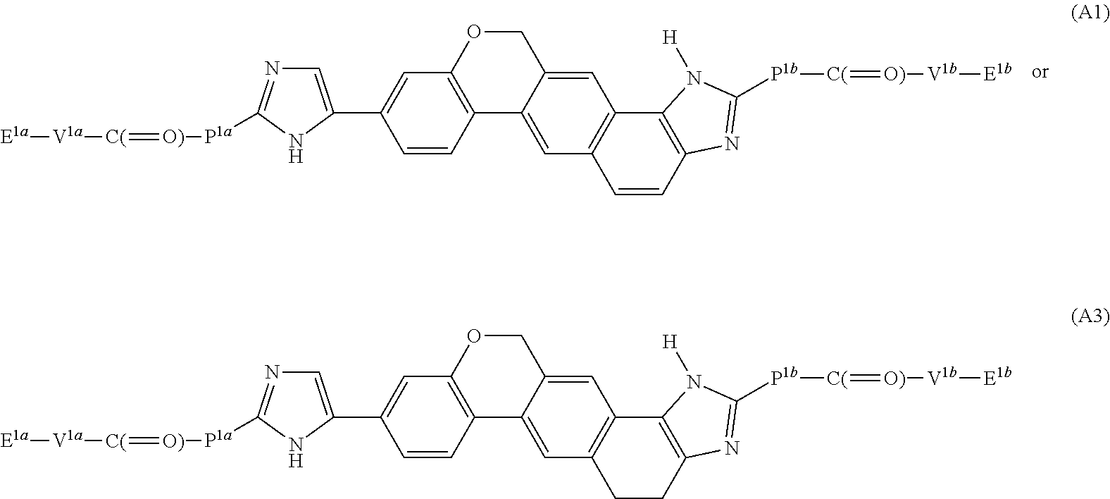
C1=CC2=C(C=C1C1=CN=C([P1a][O)]=[C(][V1a][E1a])N1)OCC1=CC3=C(C=C21)C=CC1=C3N([H])C([P1b][C(]=[O)][V1b][E1b])=N1.C1=CC2=C(C=C1C1=CN=C([P1a][O)]=[C(][V1a][E1a])N1)OCC1=CC3=C(C=C21)CCC1=C3N([H])C([P1b][C(]=[O)][V1b][E1b])=N1
